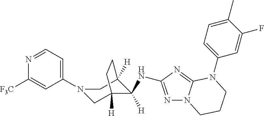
C1(N2CC3([H])C([H])(NC4=NN5C(=N4)N(C4=CC=C(C)C(F)=C4)CCC5)C([H])(C2)CC3)=CC=NC([F3C])=C1
